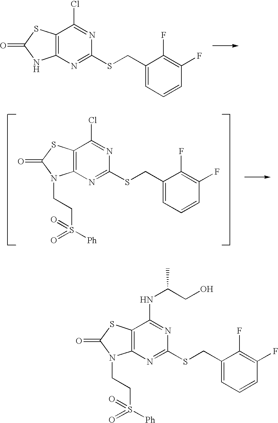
C12=C(N=C(SCC3=CC=CC(F)=C3F)N=C1Cl)NC(=O)S2.C12=C(N=C(SCC3=CC=CC(F)=C3F)N=C1Cl)N(CCS([Ph])(=O)=O)C(=O)S2.C12=C(N=C(SCC3=CC=CC(F)=C3F)N=C1NC(C)CO)N(CCS([Ph])(=O)=O)C(=O)S2
